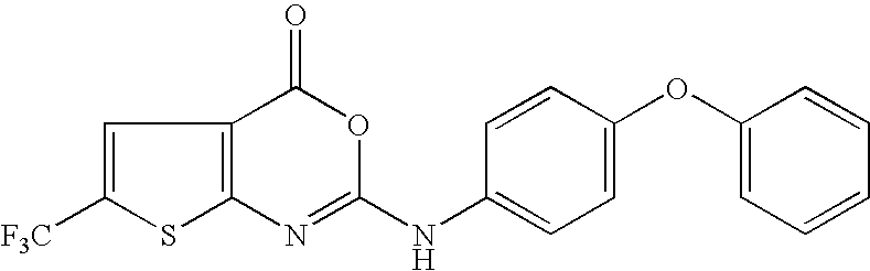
C12=C(C(=O)OC(NC3=CC=C(OC4=CC=CC=C4)C=C3)=N1)C=C([F3C])S2
